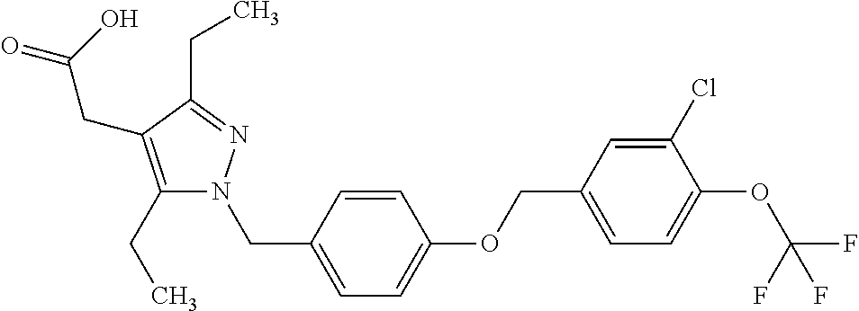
C(OC1=CC=C(CN2C(CC)=C(CC(=O)O)C(CC)=N2)C=C1)C1=CC=C(OC(F)(F)F)C(Cl)=C1
